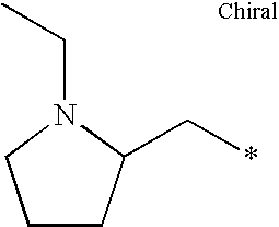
C1CC(C*)N(CC)C1
